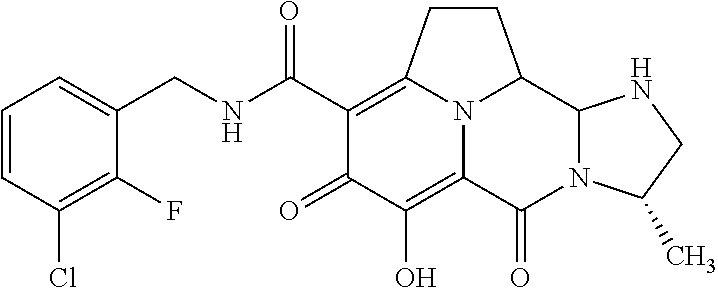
C1(CNC(C2=C3CCC4C5N(C(=O)C(=C(O)C2=O)N34)C(C)CN5)=O)=CC=CC(Cl)=C1F
